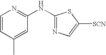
C1=CC(C)=CC(NC2=NC=C([SCN])S2)=N1
